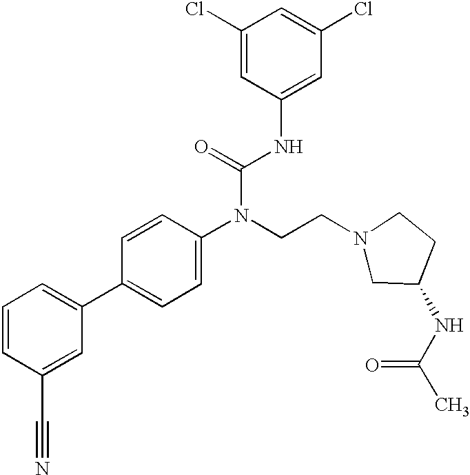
C1=CC(C#N)=CC(C2=CC=C(N(CCN3CC(NC(C)=O)CC3)C(=O)NC3=CC(Cl)=CC(Cl)=C3)C=C2)=C1
